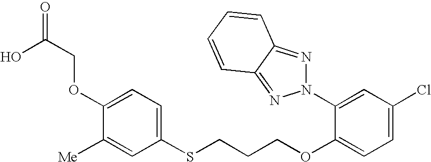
C1(OCC(O)=O)=CC=C(SCCCOC2=CC=C(Cl)C=C2N2N=C3C(=N2)C=CC=C3)C=C1[Me]
